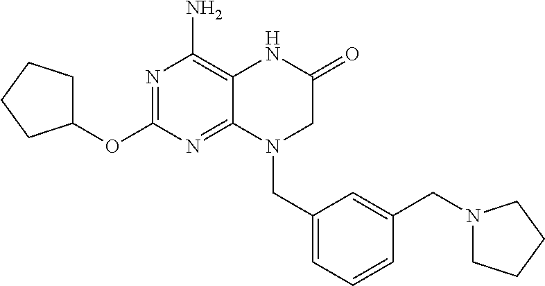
N1=C(OC2CCCC2)N=C2C(=C1N)NC(=O)CN2CC1=CC=CC(CN2CCCC2)=C1
